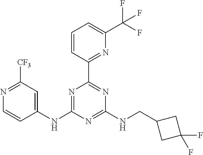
N1=C(NC2=CC([CF3])=NC=C2)N=C(NCC2CC(F)(F)C2)N=C1C1=NC(C(F)(F)F)=CC=C1
